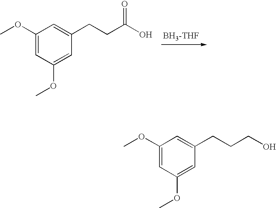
[BH3-THF].C1(OC)=CC(OC)=CC(CCC(O)=O)=C1.C1(OC)=CC(OC)=CC(CCCO)=C1
